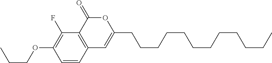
C1=CC2=C(C(F)=C1OCCC)C(=O)OC(CCCCCCCCCCCC)=C2
